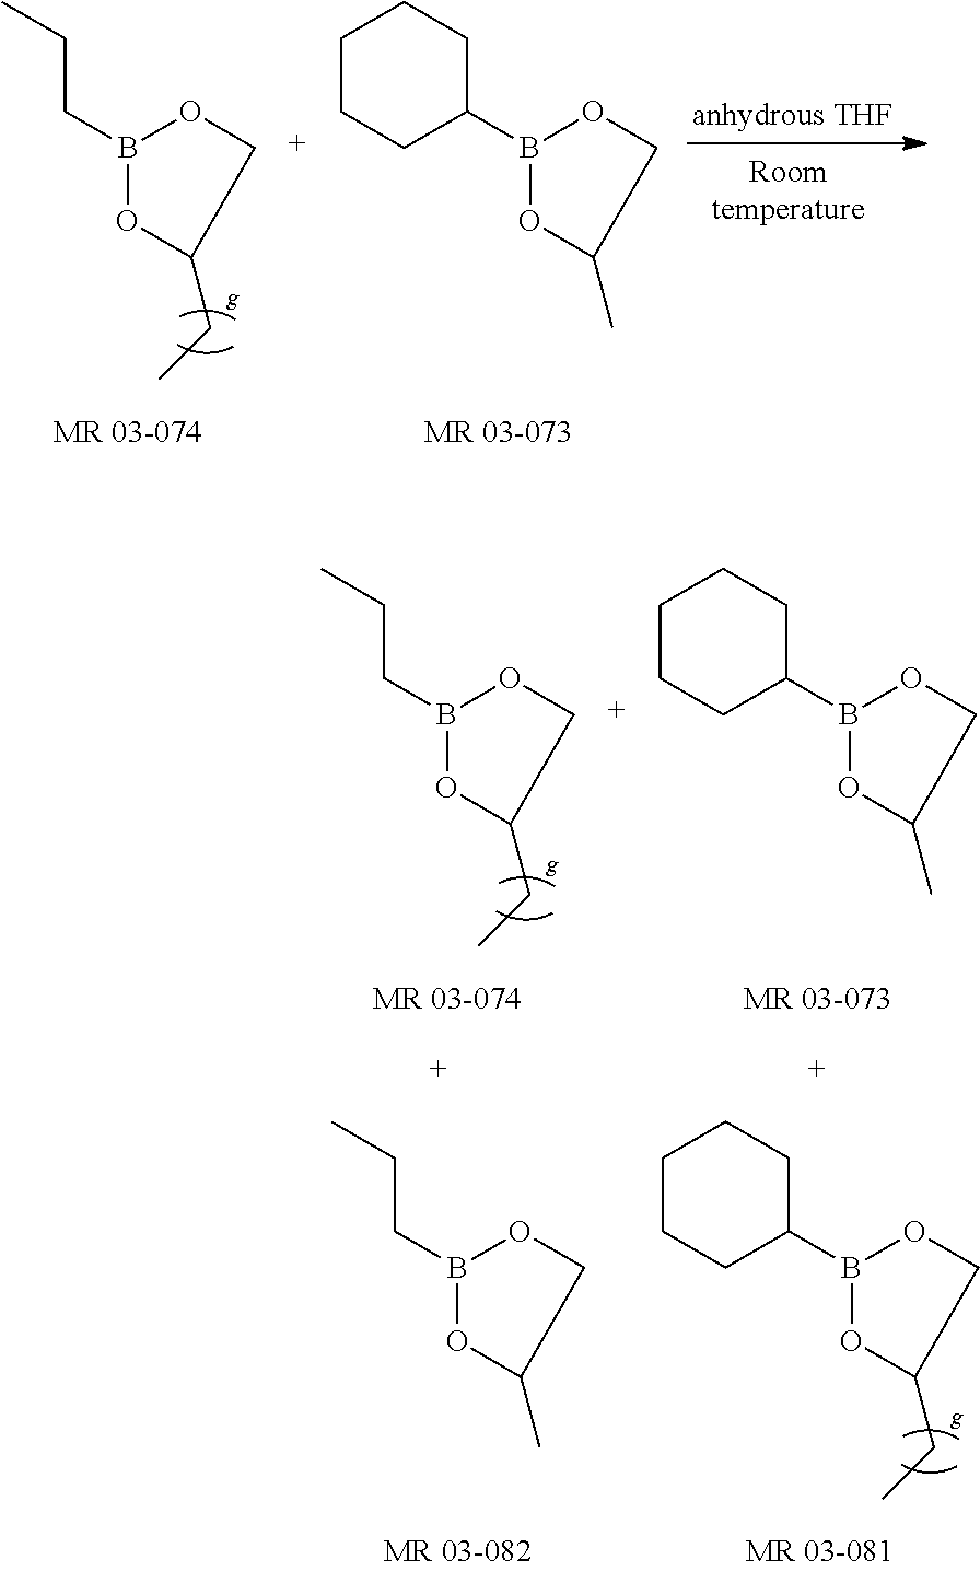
B1(CCC)OC(CC)CO1.B1(C2CCCCC2)OC(C)CO1.B1(CCC)OC(CC)CO1.B1(C2CCCCC2)OC(C)CO1.B1(CCC)OC(C)CO1.B1(C2CCCCC2)OC(CC)CO1
